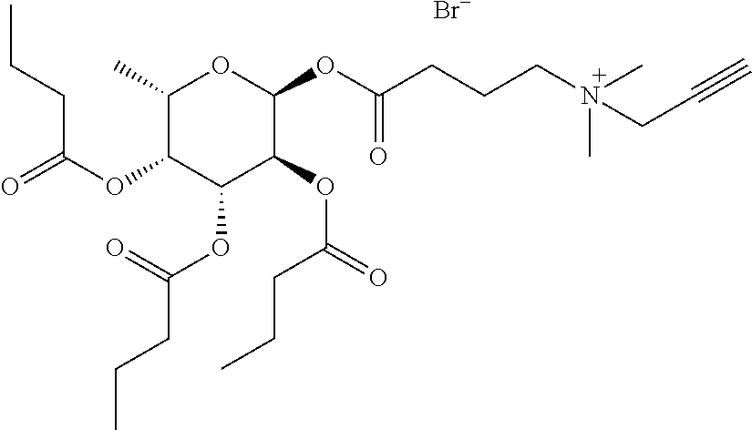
C1(C)C(OC(=O)CCC)C(OC(=O)CCC)C(OC(=O)CCC)C(OC(CCCN(C)(CC#C)C)=O)O1.[Br-]
